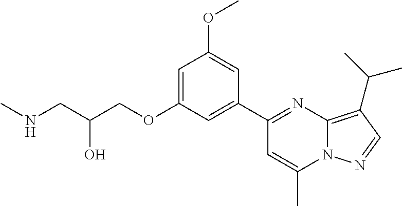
C1=C(OCC(CNC)O)C=C(C2=NC3=C(C(C)C)C=NN3C(C)=C2)C=C1OC
